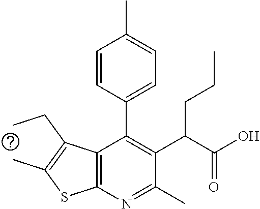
C12=C(N=C(C)C(C(C(O)=O)CCC)=C1C1=CC=C(C)C=C1)SC(C)=C2CC
